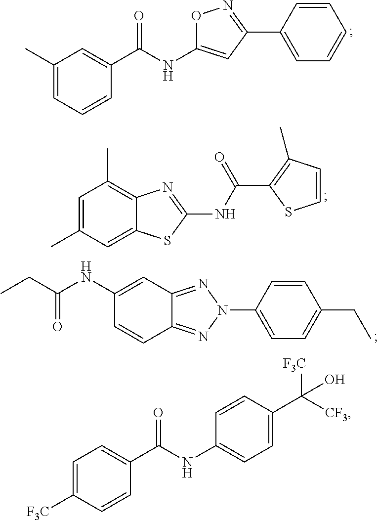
C1(C)=CC=CC(C(NC2=CC(C3=CC=CC=C3)=NO2)=O)=C1.C1=C(C)C=C2C(=C1C)N=C(NC(C1=C(C)C=CS1)=O)S2.C1(NC(CC)=O)=CC2=NN(C3=CC=C(CC)C=C3)N=C2C=C1.C1=C([F3C])C=CC(C(NC2=CC=C(C([CF3])([F3C])O)C=C2)=O)=C1
